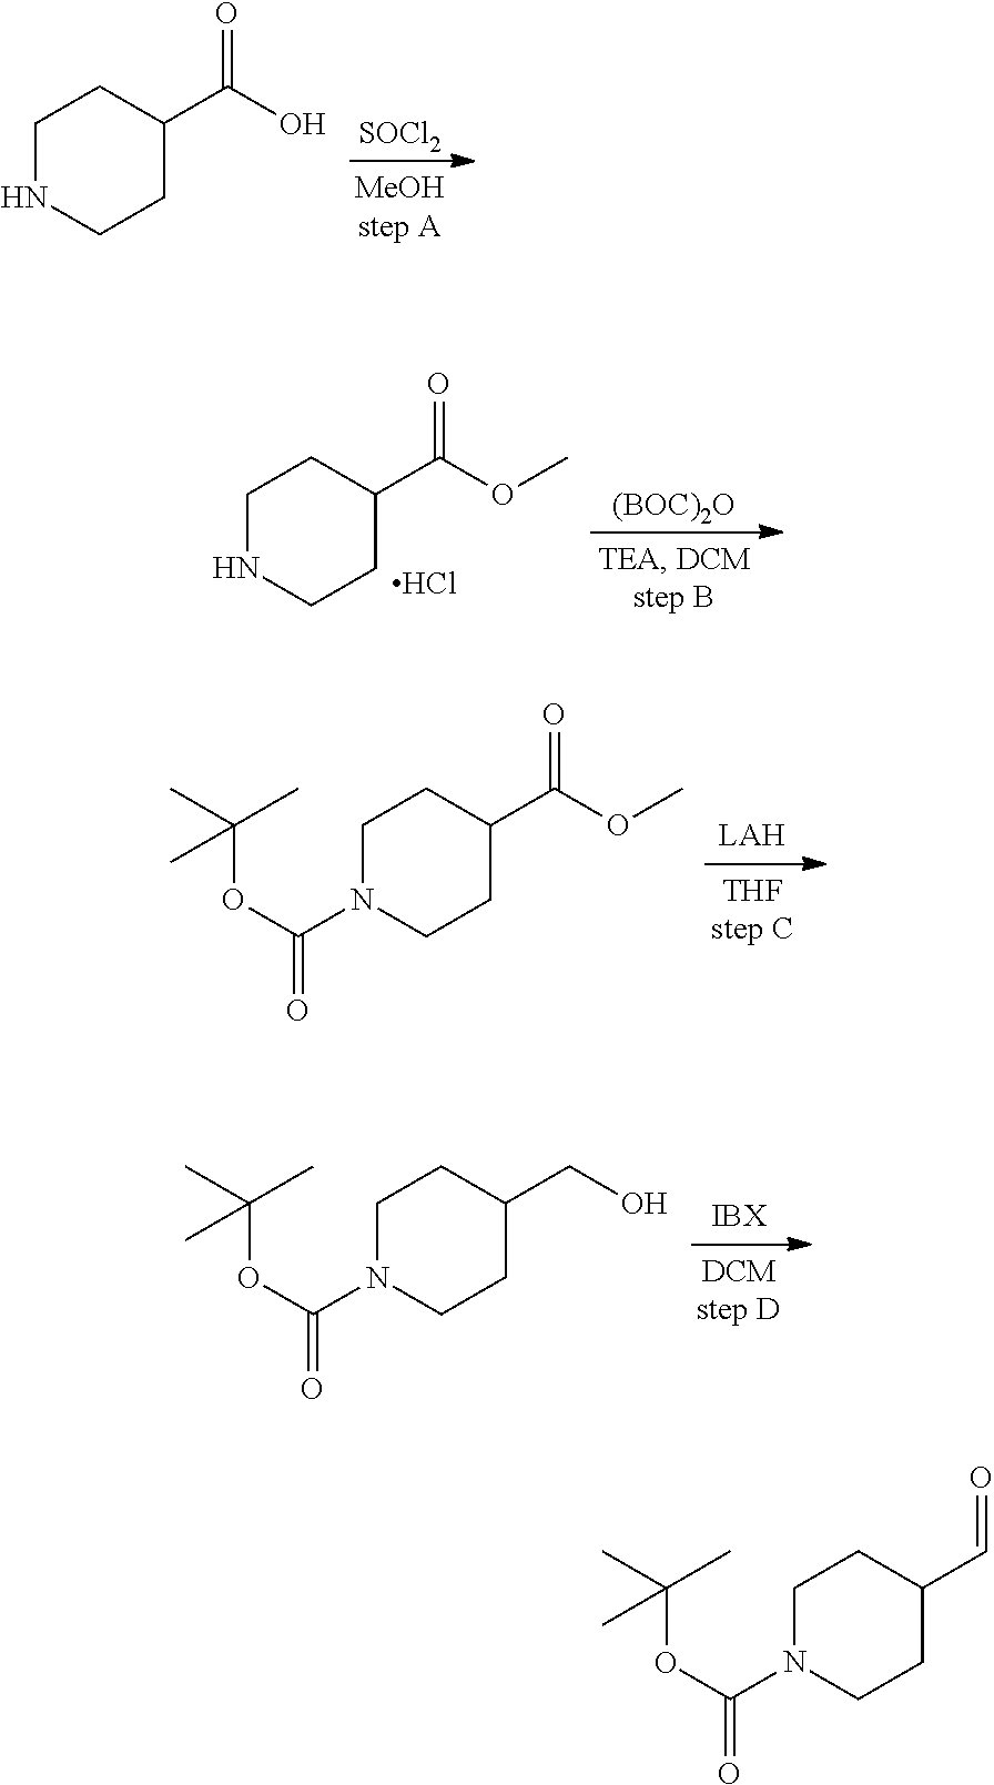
C1NCCC(C(O)=O)C1.[SOCl2].C1NCCC(C(OC)=O)C1.Cl.[(BOC)2O].C1N(C(OC(C)(C)C)=O)CCC(C(OC)=O)C1.C1N(C(OC(C)(C)C)=O)CCC(CO)C1.C1N(C(OC(C)(C)C)=O)CCC(C=O)C1
